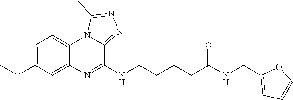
C1=C(OC)C=C2C(=C1)N1C(=NN=C1C)C(NCCCCC(NCC1=CC=CO1)=O)=N2
